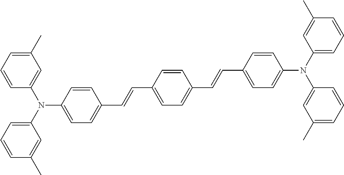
C1=C(C=CC2=CC=C(N(C3=CC(C)=CC=C3)C3=CC=CC(C)=C3)C=C2)C=CC(C=CC2=CC=C(N(C3=CC=CC(C)=C3)C3=CC(C)=CC=C3)C=C2)=C1
